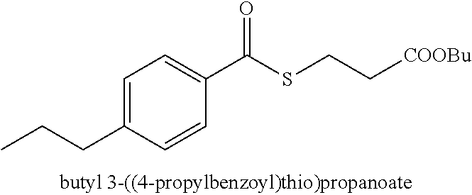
C1=C(CCC)C=CC(C(SCC[COOBu])=O)=C1
